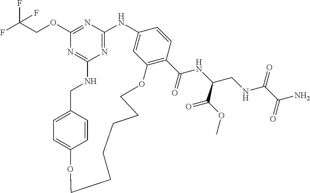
FC(COC1=NC2=NC(=N1)NCC1=CC=C(C=C1)OCCCCCCOC1=C(C(=O)NC(CNC(C(=O)N)=O)C(OC)=O)C=CC(=C1)N2)(F)F
